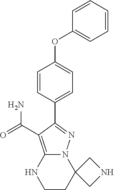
C1=CC=C(OC2=CC=C(C3=NN4C(=C3C(=O)N)NCCC43CNC3)C=C2)C=C1
